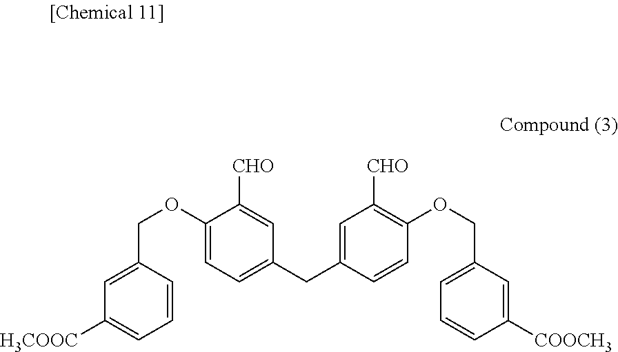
C1=CC(COC2=CC=C(CC3=CC([CHO])=C(OCC4=CC=CC([COOCH3])=C4)C=C3)C=C2[CHO])=CC([H3COOC])=C1
